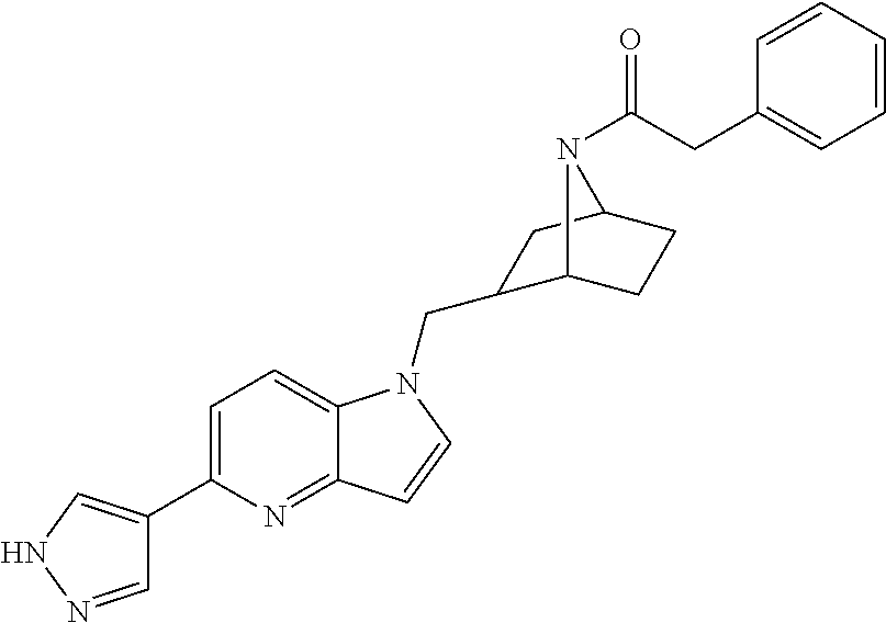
C1=NNC=C1C1=CC=C2C(=N1)C=CN2CC1C2CCC(C1)N2C(CC1=CC=CC=C1)=O
